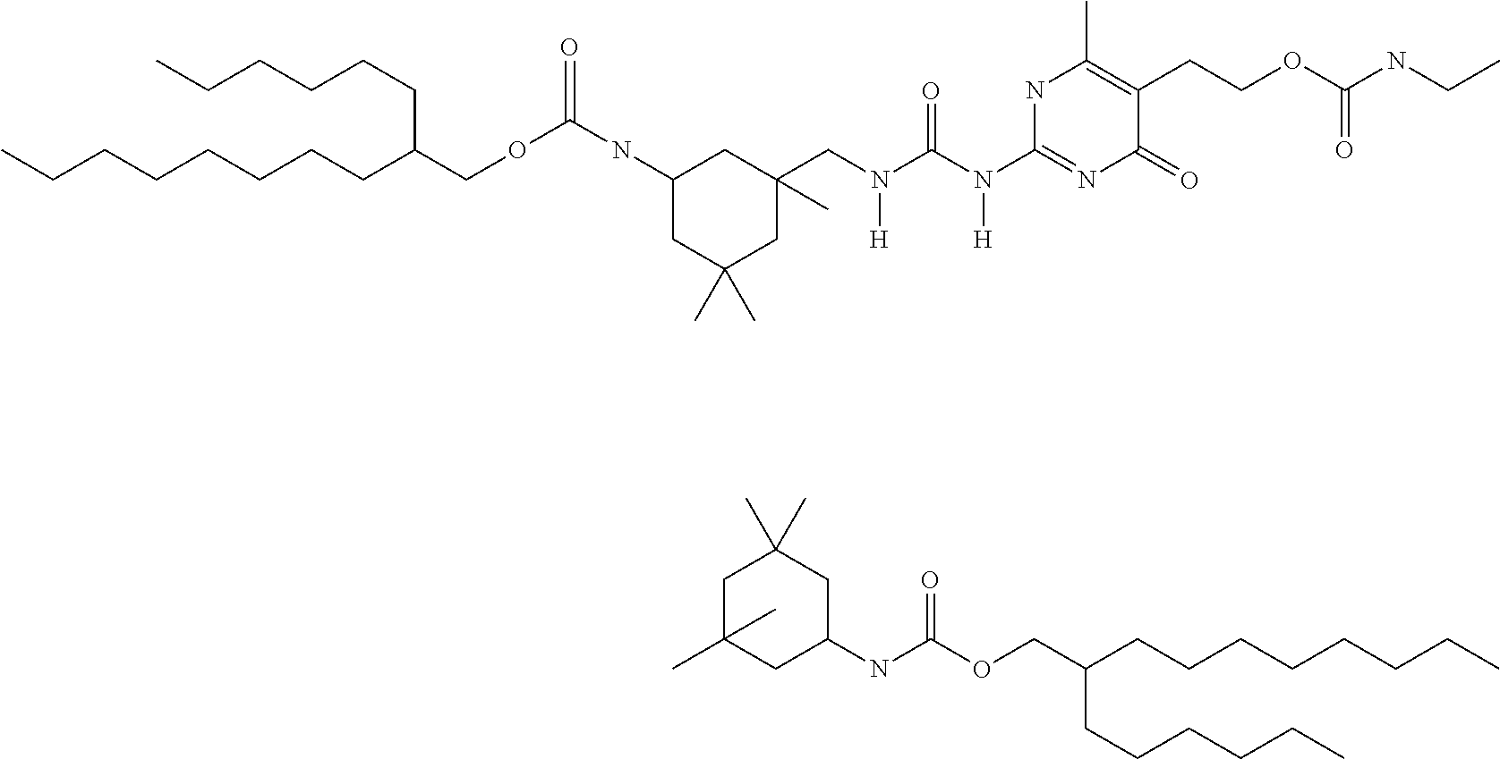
CCCCCCCCC(COC(=O)NC1CC(C)(C)CC(C)(CN([H])C(N([H])C2=NC(=O)C(CCOC(NCC)=O)=C(C)N2)=O)C1)CCCCCC.C1(NC(OCC(CCCCCCCC)CCCCCC)=O)CC(C)(C)CC(C)(C)C1
